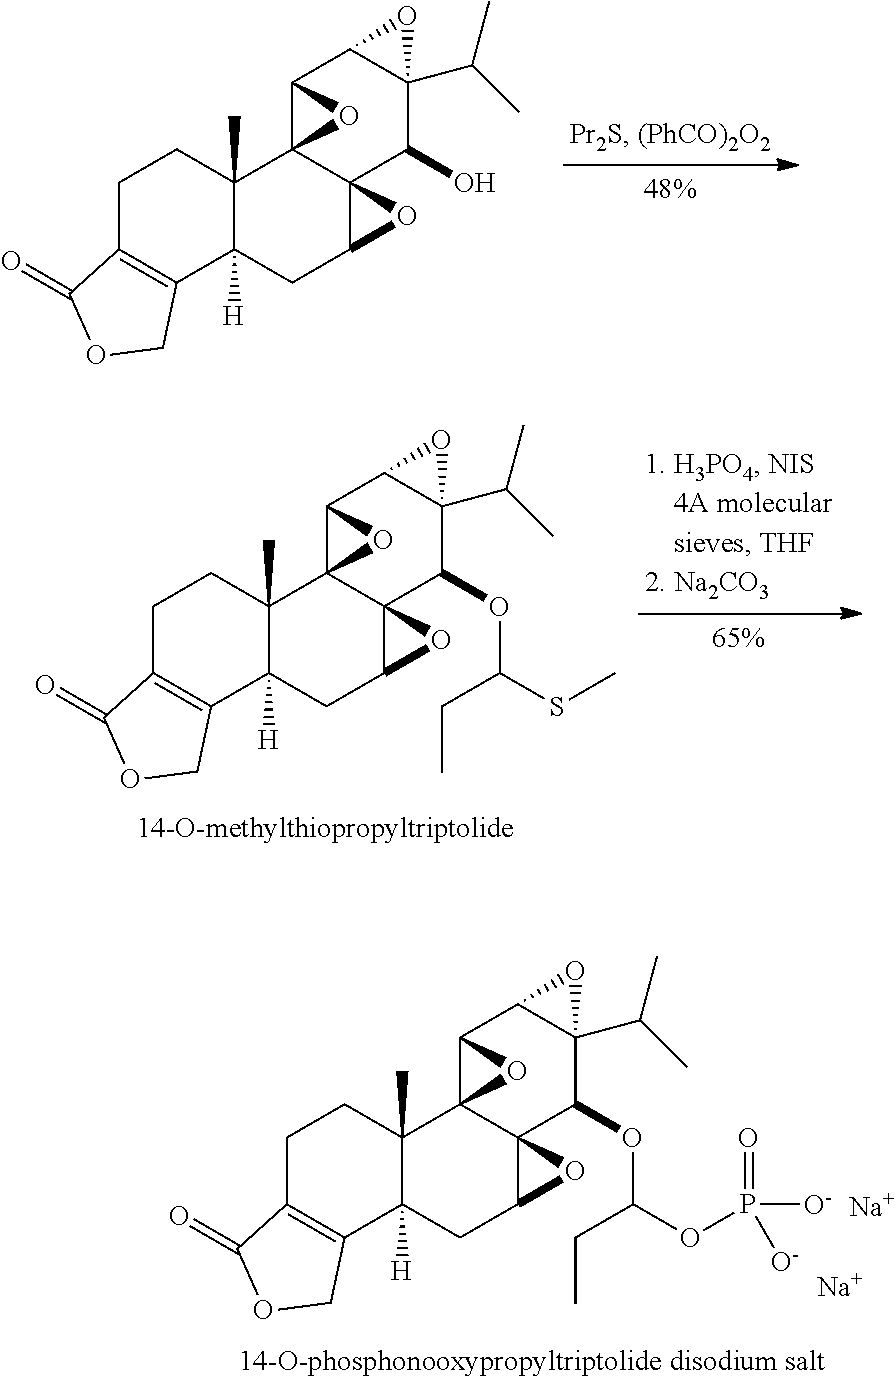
C1C2=C(C3([H])C(C)(C1)C14C5(C(C3)O5)C(O)C3(C(C)C)C(C1O4)O3)COC2=O.C1C2=C(C3([H])C(C)(C1)C14C5(C(C3)O5)C(OC(SC)CC)C3(C(C)C)C(C1O4)O3)COC2=O.C1C2=C(C3([H])C(C)(C1)C14C5(C(C3)O5)C(OC(OP(=O)([O-])[O-])CC)C3(C(C)C)C(C1O4)O3)COC2=O.[Na].[Na]
